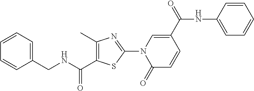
C1(C(NCC2=CC=CC=C2)=O)=C(C)N=C(N2C(=O)C=CC(C(=O)NC3=CC=CC=C3)=C2)S1
